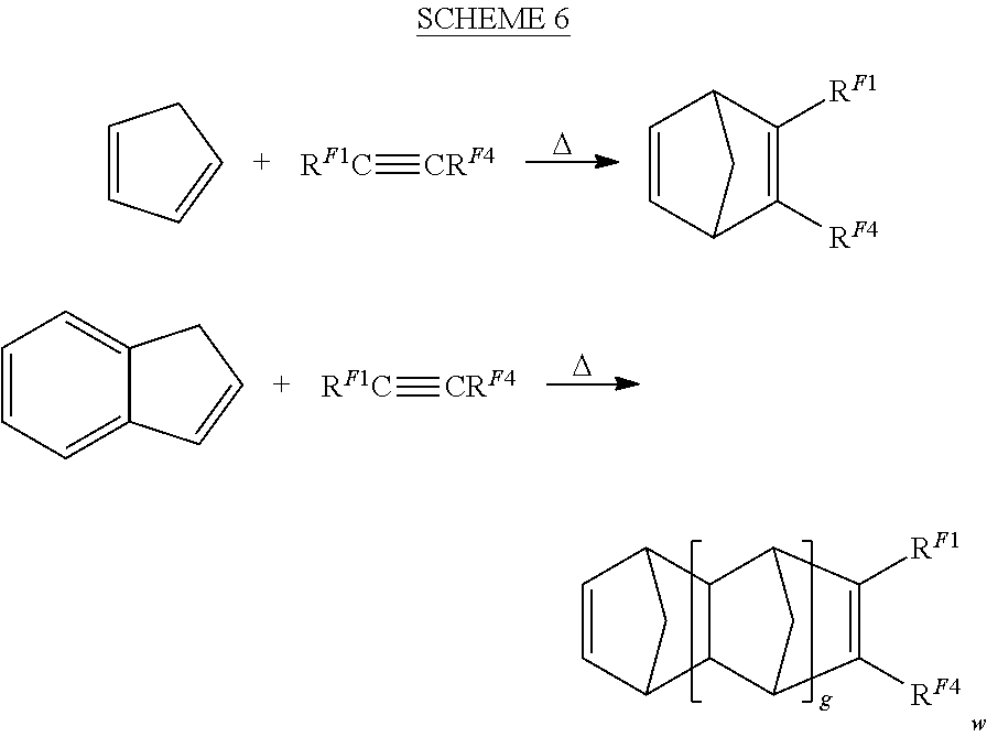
[D].C1=CC=CC1.[RF1C]#[CRF4].C1=CC2C([RF1])=C([RF4])C1C2.[D].C12=CC=CC=C1C=CC2.[RF1C]#[CRF4].C12C([RF4])=C([RF1])C(C1)C1C2C2C=CC1C2
